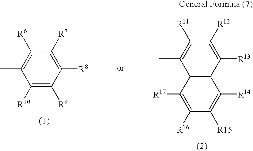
C1([R10])=C([R9])C([R8])=C([R7])C([R6])=C1C.C12=C(C([R13])=C([R12])C([R11])=C1C)C([R14])=C([R15])C([R16])=C2[R17]
